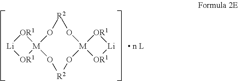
[OR1]1[Li][OR1][M]12O[R2]O[M]1(O[R2]O2)[OR1][Li][OR1]1.[ n L]
